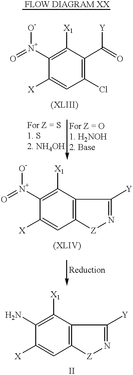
C1([X])=CC(Cl)=C(C(=O)[Y])C([X1])=C1[N+](=O)[O-].C1([X])=CC2=C(C([X1])=C1[N+](=O)[O-])CC([Y])=N[Z]2.C12=C(C([X1])=C(N)C([X])=C1)CC([Y])=N[Z]2
